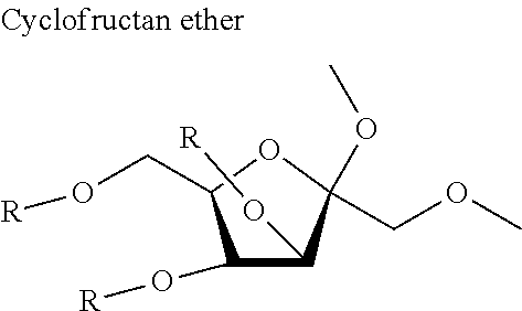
C1(COC)(OC)OC(CO[R])C(O[R])C1O[R]
